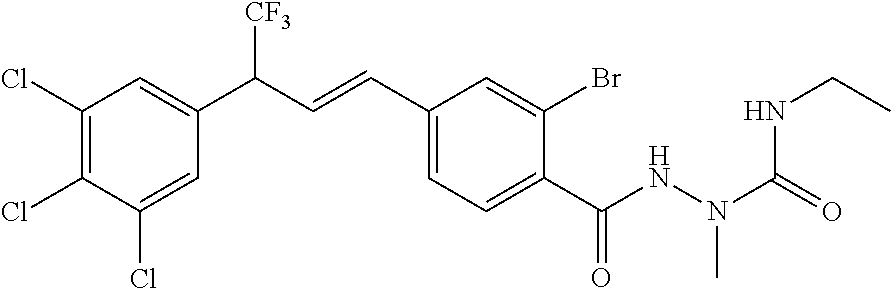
C1(Cl)=C(Cl)C(Cl)=CC(C(C=CC2=CC=C(C(NN(C(=O)NCC)C)=O)C(Br)=C2)[CF3])=C1
